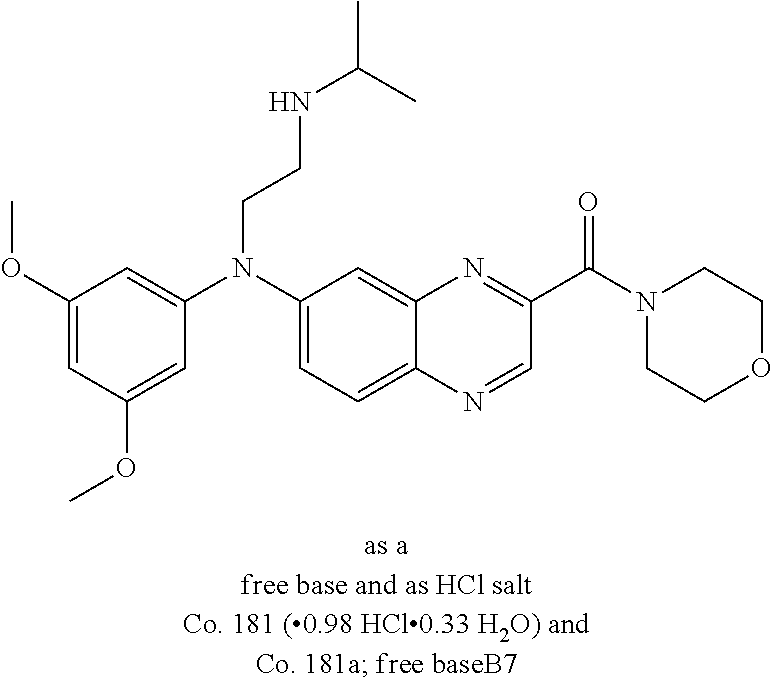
C1(OC)=CC(OC)=CC(N(C2=CC=C3C(=C2)N=C(C(N2CCOCC2)=O)C=N3)CCNC(C)C)=C1
